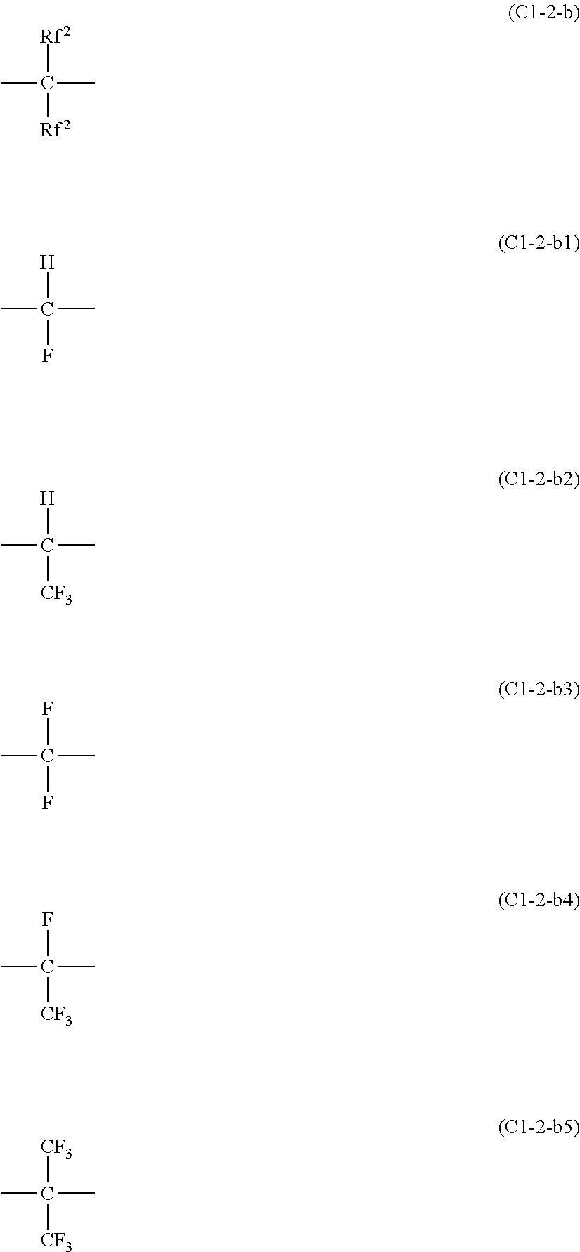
CC([Rf2])([Rf2])C.CC([H])(F)C.CC([H])([CF3])C.CC(F)(F)C.CC(F)([CF3])C.CC([CF3])([CF3])C
